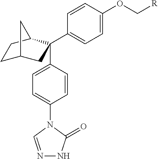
C1C2CC(C3=CC=C(OC[R])C=C3)(C3=CC=C(N4C(=O)NN=C4)C=C3)C(C1)C2
